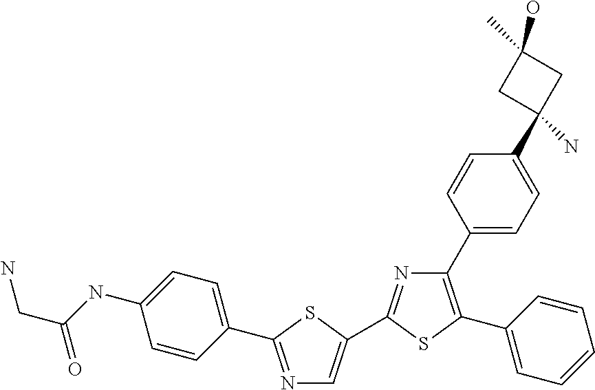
N1=C(C2=CN=C(C3=CC=C(NC(CN)=O)C=C3)S2)SC(C2=CC=CC=C2)=C1C1=CC=C(C2(N)CC(C)(O)C2)C=C1
